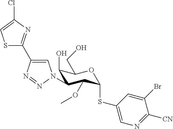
S1C(C2=CN(C3C(O)C(CO)OC(SC4=CN=C([CN])C(Br)=C4)C3OC)N=N2)=NC(Cl)=C1
